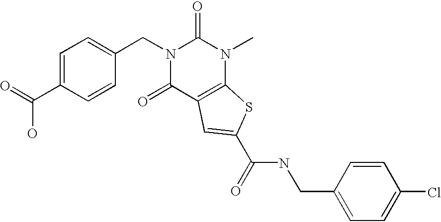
N1(CC2=CC=C(C(O)=O)C=C2)C(=O)C2=C(N(C)C1=O)SC(C(NCC1=CC=C(Cl)C=C1)=O)=C2
